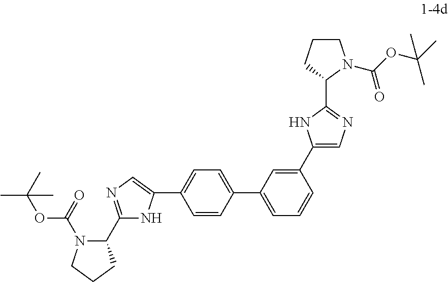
C1=C(C2=CN=C(C3N(C(=O)OC(C)(C)C)CCC3)N2)C=CC(C2=CC=CC(C3=CN=C(C4N(C(OC(C)(C)C)=O)CCC4)N3)=C2)=C1
